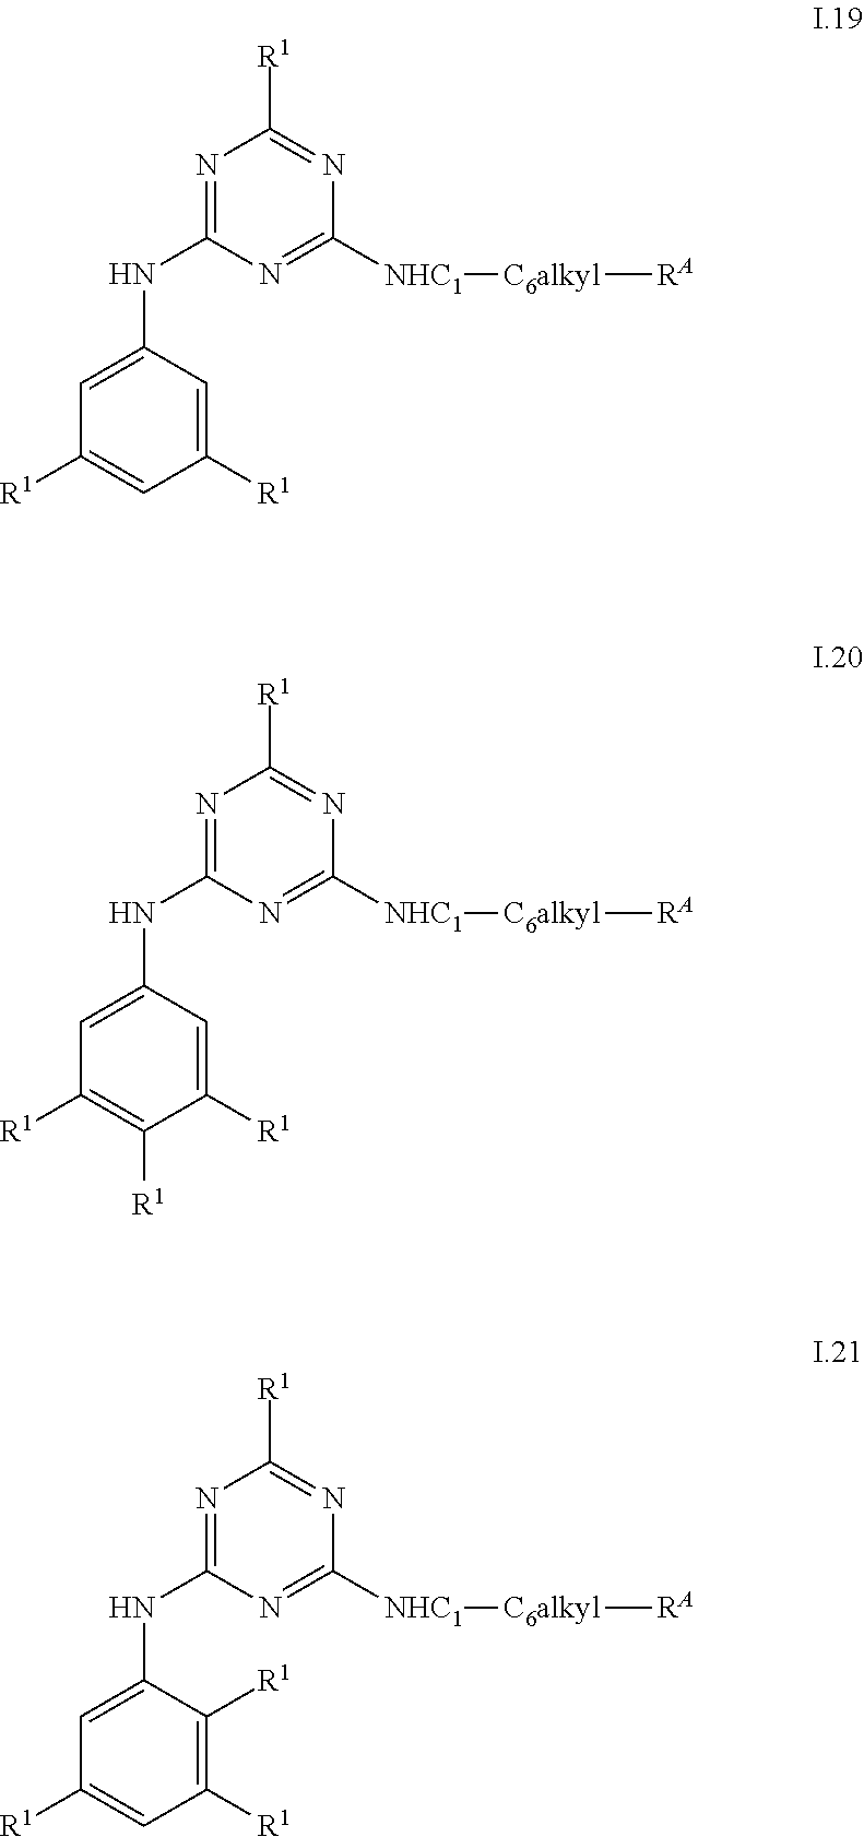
N1=C(NC2=CC([R1])=CC([R1])=C2)N=C([NHC1][C6alkyl][RA])N=C1[R1].N1=C(NC2=CC([R1])=C([R1])C([R1])=C2)N=C([NHC1][C6alkyl][RA])N=C1[R1].N1=C(NC2=CC([R1])=CC([R1])=C2[R1])N=C([NHC1][C6alkyl][RA])N=C1[R1]
